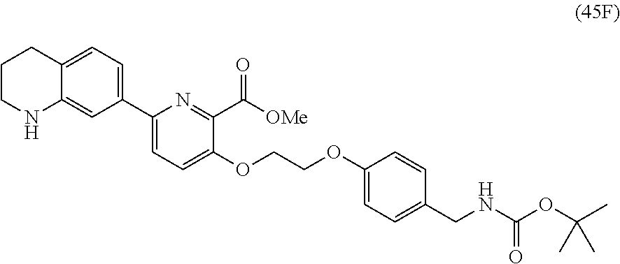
C1(C2=CC=C3C(=C2)NCCC3)=CC=C(OCCOC2=CC=C(CNC(OC(C)(C)C)=O)C=C2)C(C([OMe])=O)=N1
